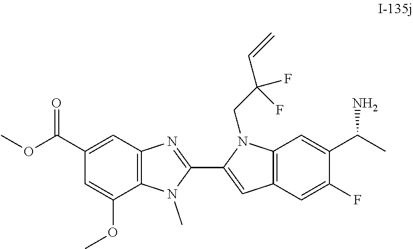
C12=C(C=C(C(OC)=O)C=C1OC)N=C(C1=CC3=C(N1CC(C=C)(F)F)C=C(C(C)N)C(F)=C3)N2C
